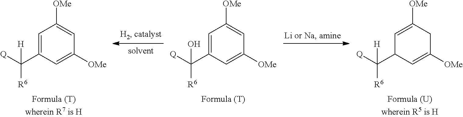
C1=C(C([Q])([R6])[H])C=C([OMe])C=C1[OMe].C1=C(C([Q])([R6])O)C=C([OMe])C=C1[OMe].C1=C([OMe])CC([OMe])=CC1C([Q])([R6])[H]
